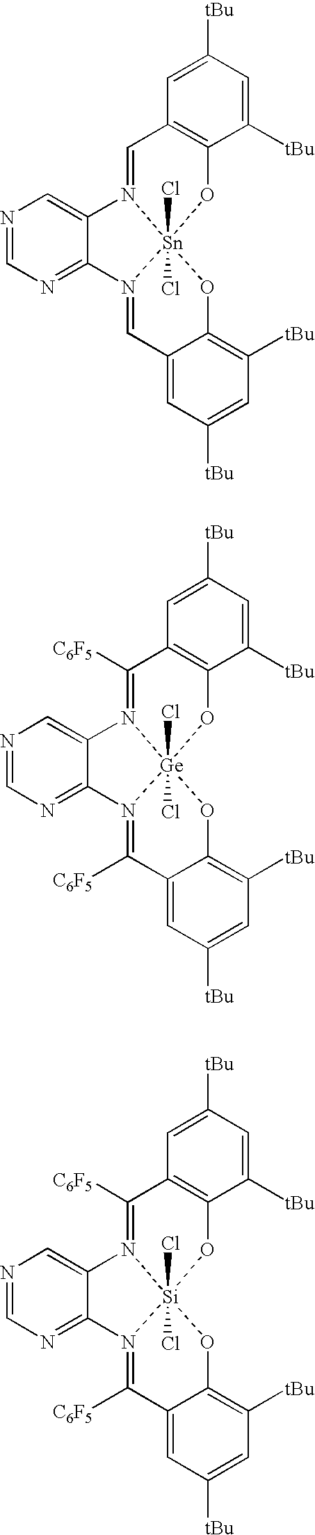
C1=C([tBu])C=C([tBu])C2=C1C=N1[Sn]3(Cl)(Cl)(O2)N(=CC2=CC([tBu])=CC([tBu])=C2O3)C2=NC=NC=C12.C1=C([tBu])C=C([tBu])C2=C1C([C6F5])=N1[Ge]3(Cl)(Cl)(O2)N(=C([C6F5])C2=CC([tBu])=CC([tBu])=C2O3)C2=NC=NC=C12.C1=C([tBu])C=C([tBu])C2=C1C([C6F5])=N1[Si]3(Cl)(Cl)(O2)N(=C([C6F5])C2=CC([tBu])=CC([tBu])=C2O3)C2=NC=NC=C12
